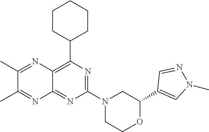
C12=C(C3CCCCC3)N=C(N3CCOC(C4=CN(C)N=C4)C3)N=C1N=C(C)C(C)=N2
